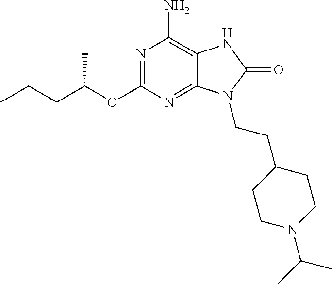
N1=C(OC(CCC)C)N=C2C(=C1N)NC(=O)N2CCC1CCN(C(C)C)CC1
